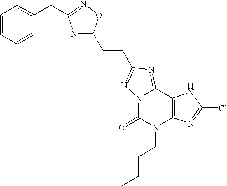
N12C(=NC(CCC3=NC(CC4=CC=CC=C4)=NO3)=N1)C1=C(N(CCCC)C2=O)N=C(Cl)N1
